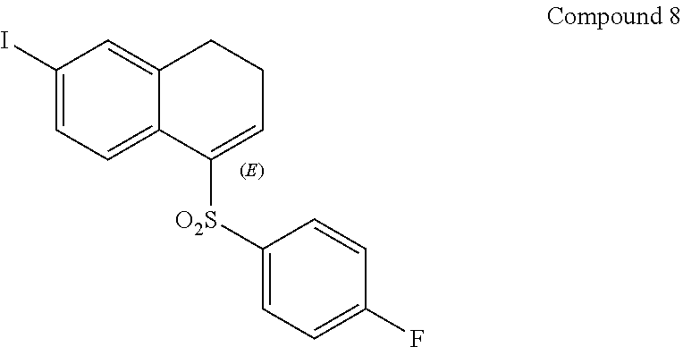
C1(I)=CC=C2C(=C1)CCC=C2[O2S]C1=CC=C(F)C=C1
